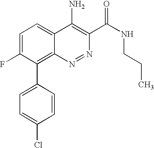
C1=C(F)C(C2=CC=C(Cl)C=C2)=C2C(=C1)C(N)=C(C(NCCC)=O)N=N2
